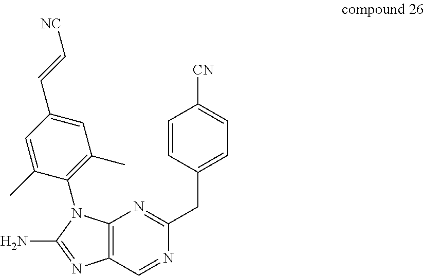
C12=C(C=NC(CC3=CC=C([CN])C=C3)=N1)N=C(N)N2C1=C(C)C=C(C=C[NC])C=C1C
